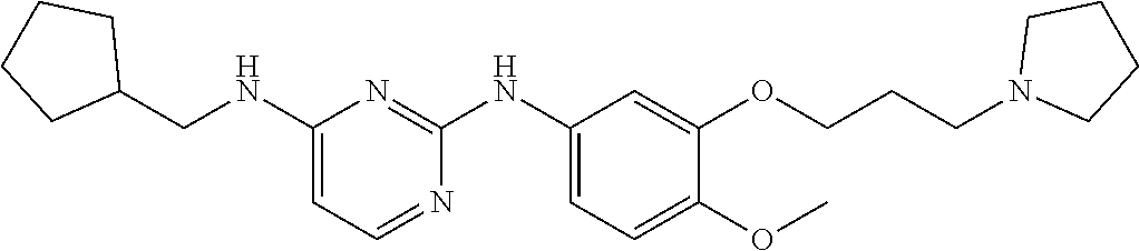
C1(NCC2CCCC2)=CC=NC(NC2=CC=C(OC)C(OCCCN3CCCC3)=C2)=N1
